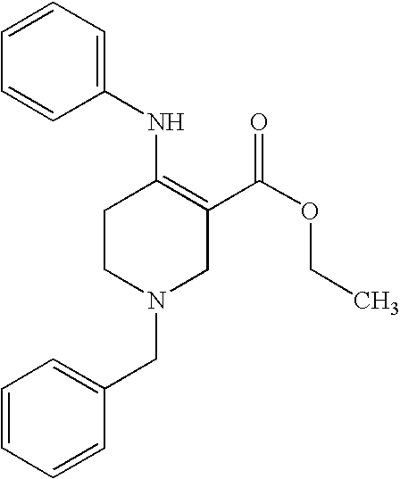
C1(NC2=C(C(OCC)=O)CN(CC3=CC=CC=C3)CC2)=CC=CC=C1
